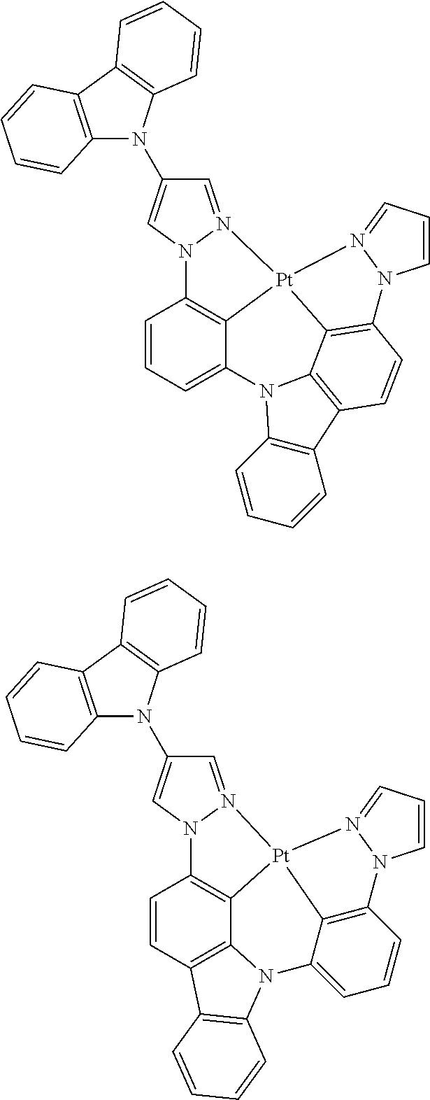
C1=CC=C2C3=C1N1N(=CC(N4C5=C(C6=C4C=CC=C6)C=CC=C5)=C1)[Pt]31C3=C(C=CC4=C3N2C2=C4C=CC=C2)N2C=CC=N21.C1=CC2=C3C4=C1N1N(=CC(N5C6=C(C7=C5C=CC=C7)C=CC=C6)=C1)[Pt]41C4=C(C=CC=C4N3C3=C2C=CC=C3)N2C=CC=N21
